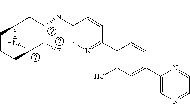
C1(N(C2CC3CCCC(C2F)N3)C)=NN=C(C2=C(O)C=C(C3=CN=CC=N3)C=C2)C=C1
